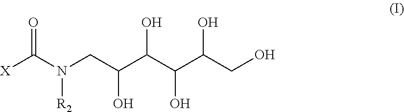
O=C(N(CC(C(C(C(CO)O)O)O)O)[R2])[X]
